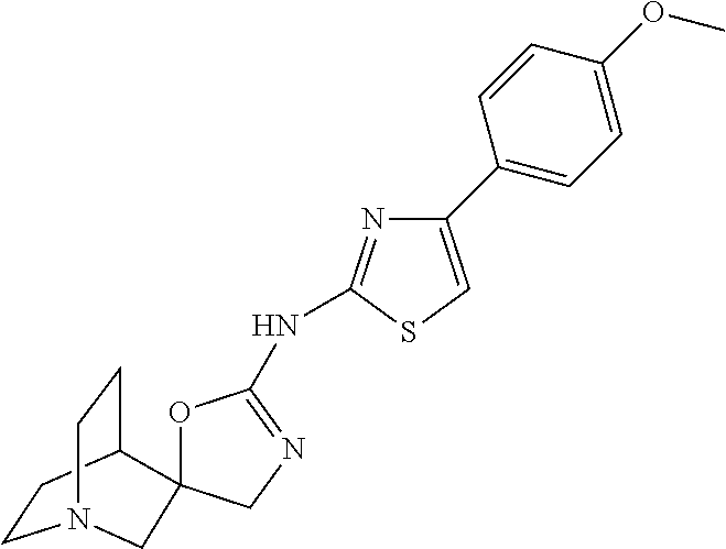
O1C(NC2=NC(C3=CC=C(OC)C=C3)=CS2)=NCC12C1CCN(CC1)C2
